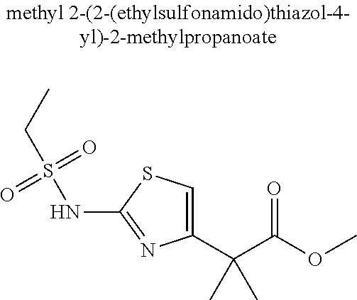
C1(C(C(=O)OC)(C)C)=CSC(NS(CC)(=O)=O)=N1
